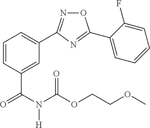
C1=C(C(N(C(OCCOC)=O)[H])=O)C=CC=C1C1=NOC(C2=CC=CC=C2F)=N1
